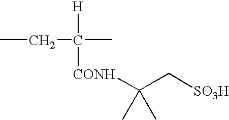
CCC([H])([CONH]C(C[SO3H])(C)C)C
